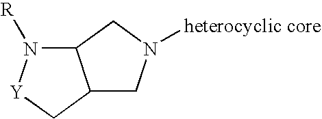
C12N([R])[Y]CC1CN([heterocyclic core])C2
